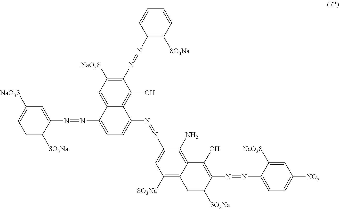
C1=C([SO3Na])C(N=NC2=CC=C(N=NC3=CC([SO3Na])=C4C(=C3N)C(O)=C(N=NC3=CC=C([NO2])C=C3[NaO3S])C([SO3Na])=C4)C3=C(O)C(N=NC4=C([SO3Na])C=CC=C4)=C([NaO3S])C=C23)=CC([NaO3S])=C1
